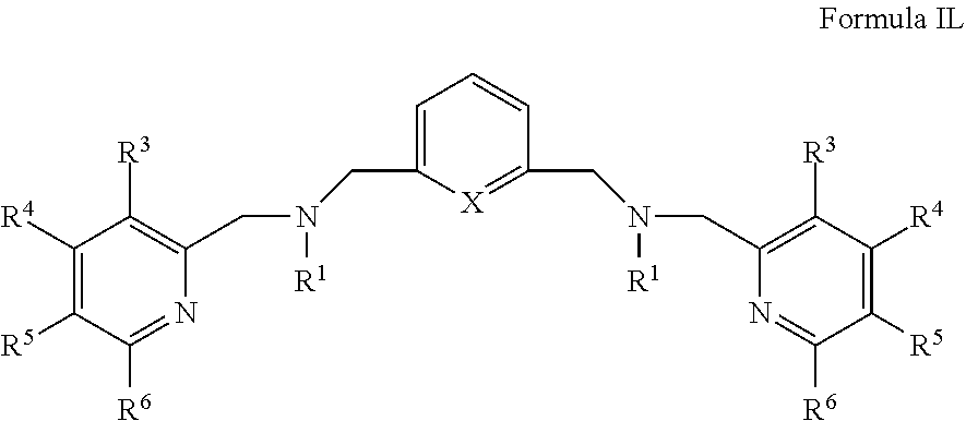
C1([R4])=C([R5])C([R6])=NC(CN([R1])CC2=CC=CC(CN(CC3=C([R3])C([R4])=C([R5])C([R6])=N3)[R1])=[X]2)=C1[R3]
